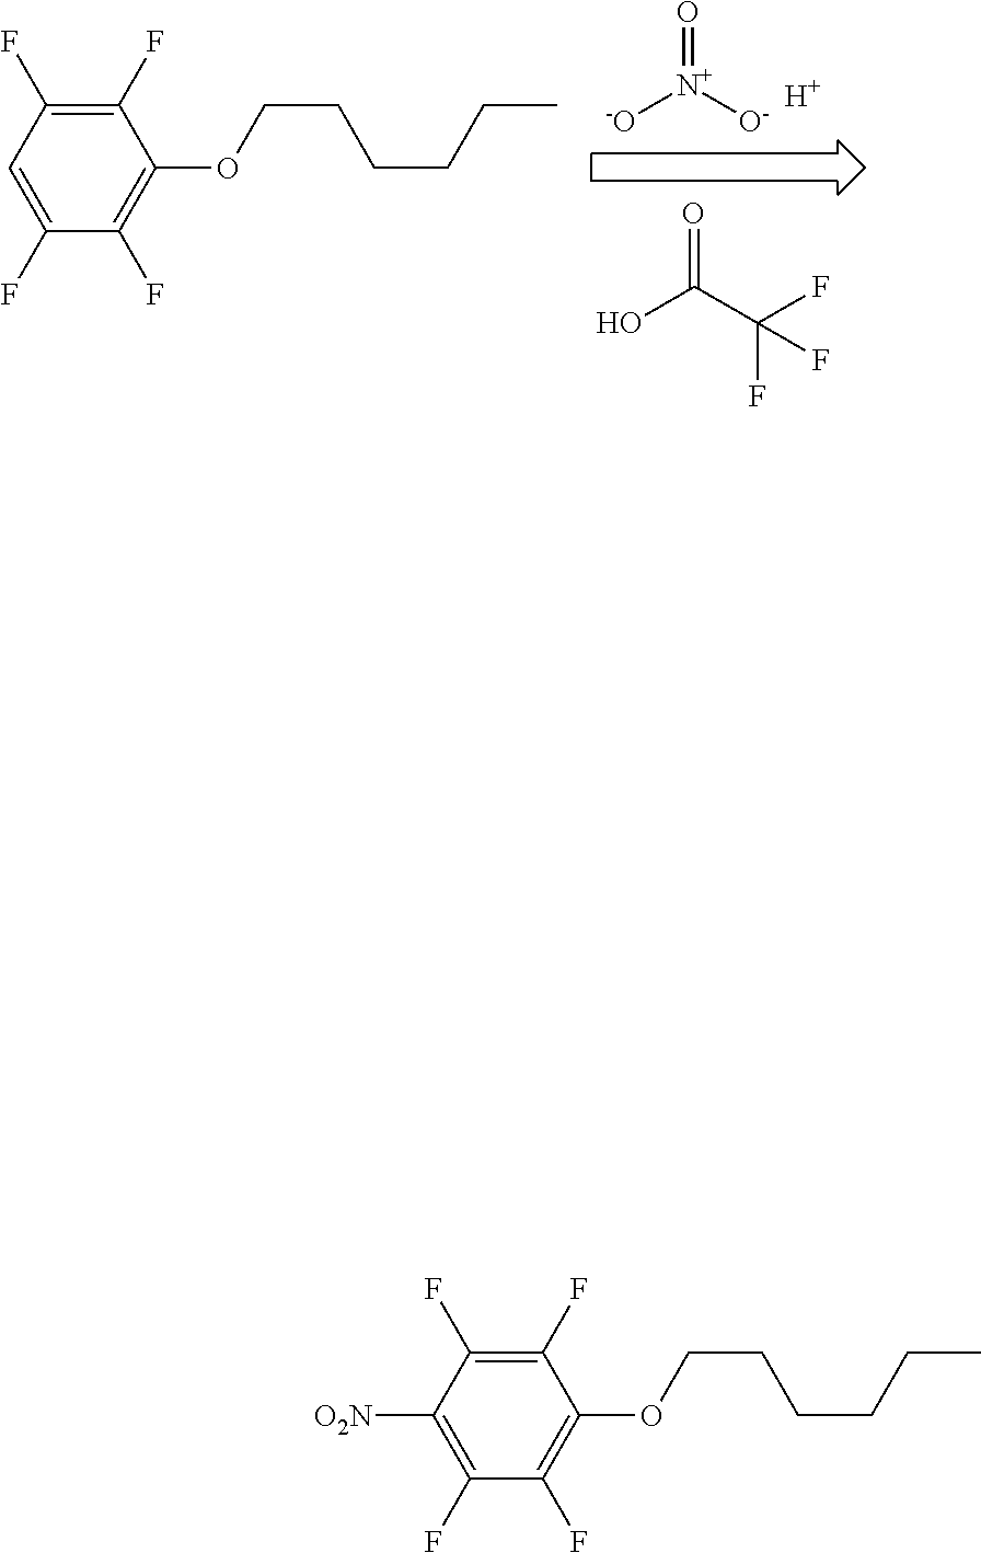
[-O][N+]([O-])=O.[H].FC(C(O)=O)(F)F.C1(F)=C(OCCCCCC)C(F)=C(F)C=C1F.C1(F)=C(OCCCCCC)C(F)=C(F)C([O2N])=C1F
